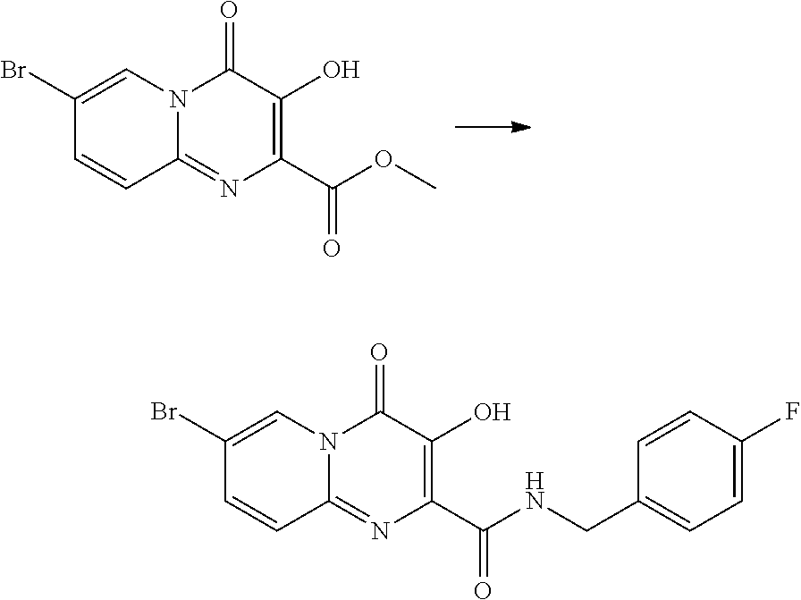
C1(Br)=CN2C(=NC(C(OC)=O)=C(O)C2=O)C=C1.C1(Br)=CN2C(=NC(C(NCC3=CC=C(F)C=C3)=O)=C(O)C2=O)C=C1
